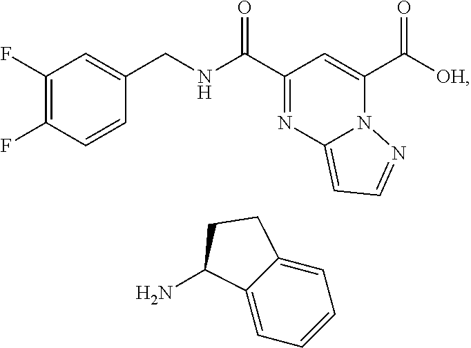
N(C(C1=NC2=CC=NN2C(C([OH])=O)=C1)=O)CC1=CC(F)=C(F)C=C1.C12=CC=CC=C1CCC2N
